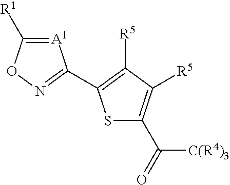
[A1]1=C([R1])ON=C1C1=C([R5])C([R5])=C(C([C(R4)3])=O)S1
